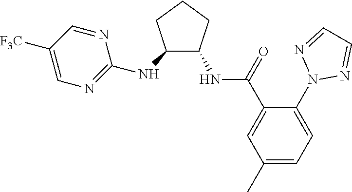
C1(NC2=NC=C([F3C])C=N2)C(NC(C2=CC(C)=CC=C2N2N=CC=N2)=O)CCC1
